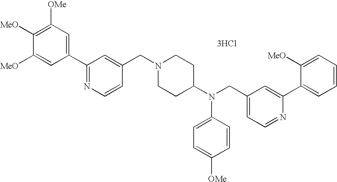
C1=C([MeO])C([MeO])=C([OMe])C=C1C1=NC=CC(CN2CCC(N(CC3=CC=NC(C4=CC=CC=C4[MeO])=C3)C3=CC=C([OMe])C=C3)CC2)=C1.[3HCl]
